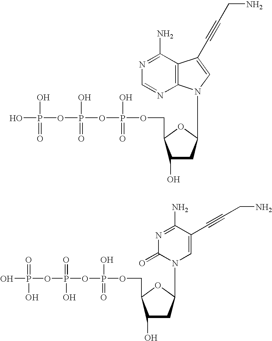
OP(OP(OP(OCC1C(O)CC(N2C3=C(C(N)=NC=N3)C(C#CCN)=C2)O1)(O)=O)(O)=O)(O)=O.OP(OP(OP(OCC1C(O)CC(N2C(=O)N=C(N)C(C#CCN)=C2)O1)(O)=O)(=O)O)(=O)O
